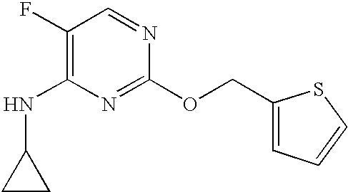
C1(F)=C(NC2CC2)N=C(OCC2=CC=CS2)N=C1
